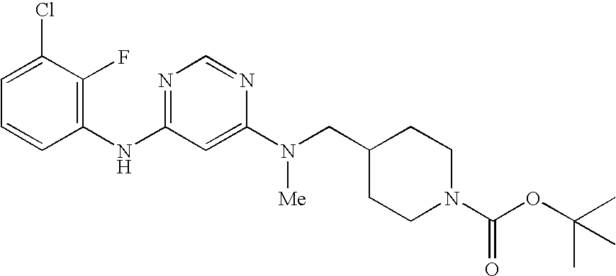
C1=C(Cl)C(F)=C(NC2=NC=NC(N([Me])CC3CCN(C(OC(C)(C)C)=O)CC3)=C2)C=C1
